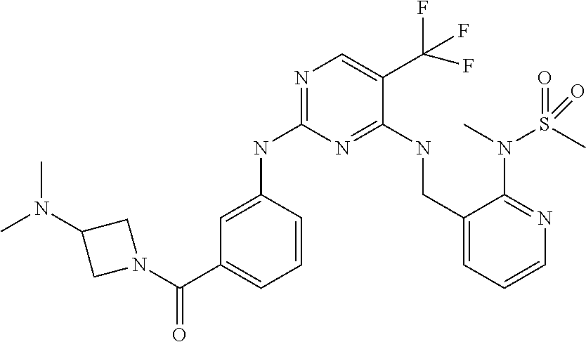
C1(NC2=NC=C(C(F)(F)F)C(NCC3=CC=CN=C3N(S(C)(=O)=O)C)=N2)=CC(C(N2CC(N(C)C)C2)=O)=CC=C1
